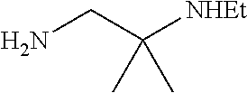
NCC([NHEt])(C)C
